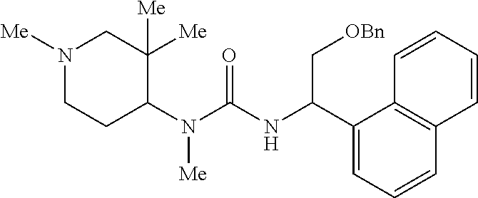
N1([Me])CCC(N(C(=O)NC(C2=CC=CC3=C2C=CC=C3)C[OBn])[Me])C([Me])([Me])C1
